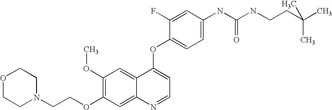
C1=C(F)C(OC2=CC=NC3=CC(OCCN4CCOCC4)=C(OC)C=C23)=CC=C1NC(NCCC(C)(C)C)=O
